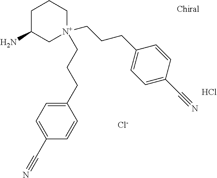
C1C(N)C[N+](CCCC2=CC=C(C#N)C=C2)(CCCC2=CC=C(C#N)C=C2)CC1.Cl.[Cl-]
